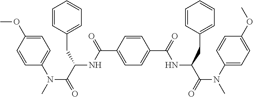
C1=CC(C(NC(C(=O)N(C)C2=CC=C(OC)C=C2)CC2=CC=CC=C2)=O)=CC=C1C(=O)NC(C(=O)N(C1=CC=C(OC)C=C1)C)CC1=CC=CC=C1
